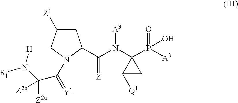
O=P(O)([A3])C1(N([A3])C(=[Z])C2CC([Z1])CN2C(=[Y1])C([Z2a])([Z2b])N([H])[Rj])C([Q1])C1
